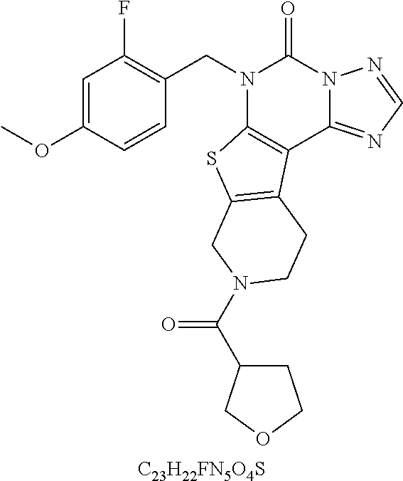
[C23H22FN5O4S].C1=C(OC)C=CC(CN2C3=C(C4=NC=NN4C2=O)C2=C(S3)CN(C(C3CCOC3)=O)CC2)=C1F
